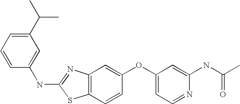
C1(C(C)C)=CC=CC(NC2=NC3=C(S2)C=CC(OC2=CC=NC(NC(C)=O)=C2)=C3)=C1
